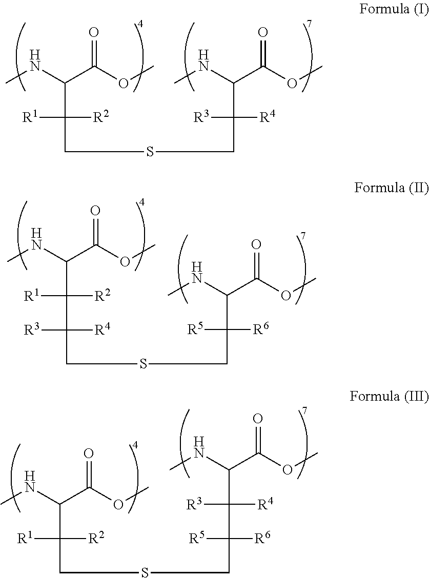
CNC(C(OC)=O)C(CSCC([R3])([R4])C(NC)C(OC)=O)([R2])[R1].CNC(C(OC)=O)C([R2])([R1])C(CSCC([R5])([R6])C(NC)C(OC)=O)([R3])[R4].CNC(C(OC)=O)C(CSCC([R5])([R6])C(C(NC)C(OC)=O)([R3])[R4])([R2])[R1]
